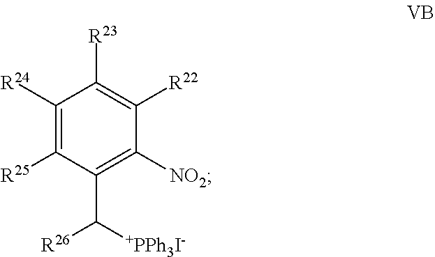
C1([R24])=C([R25])C(C([+PPh3I-])[R26])=C([NO2])C([R22])=C1[R23]
